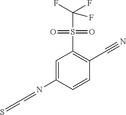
C1=C(N=CC=S)C=CC(C#N)=C1S(C(F)(F)F)(=O)=O
